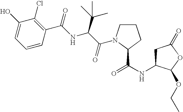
C1C(NC(=O)C2N(C(C(NC(C3=C(Cl)C(O)=CC=C3)=O)C(C)(C)C)=O)CCC2)C(OCC)OC1=O
